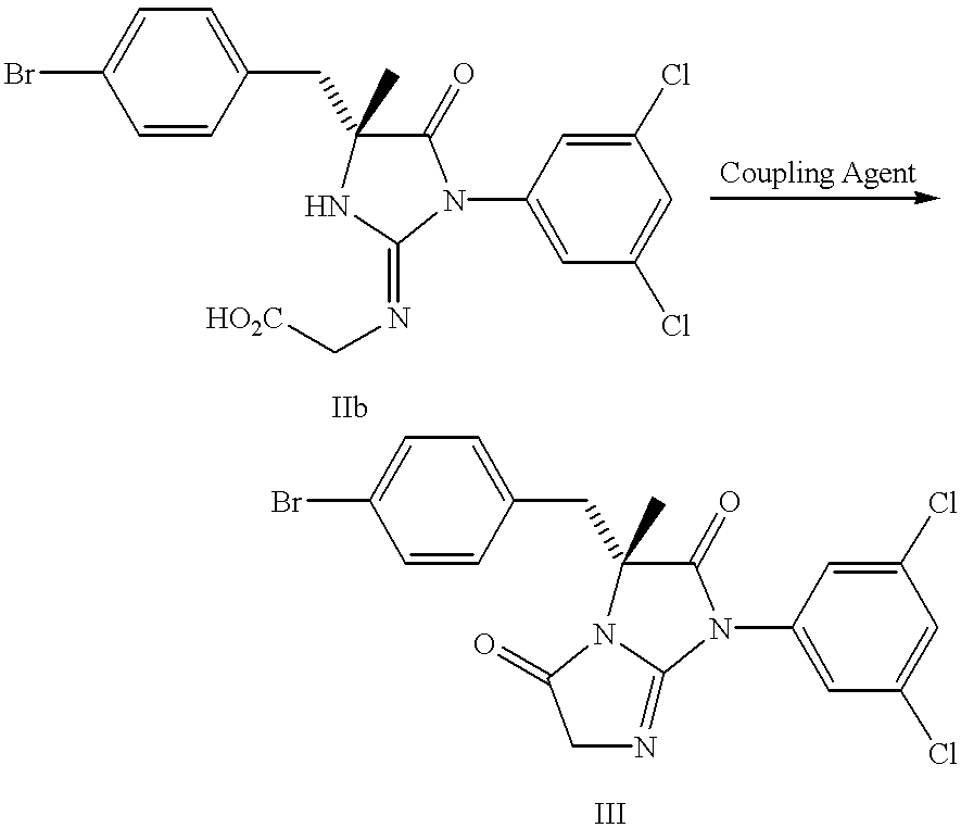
BrC1=CC=C(CC2(C)N3C(=NCC3=O)N(C3=CC(Cl)=CC(Cl)=C3)C2=O)C=C1.BrC1=CC=C(CC2(C)NC(=NC[HO2C])N(C3=CC(Cl)=CC(Cl)=C3)C2=O)C=C1
